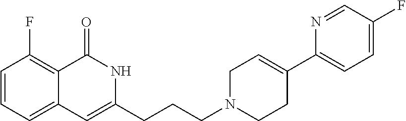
C1=CC=C2C(=C1F)C(=O)NC(CCCN1CCC(C3=CC=C(F)C=N3)=CC1)=C2
